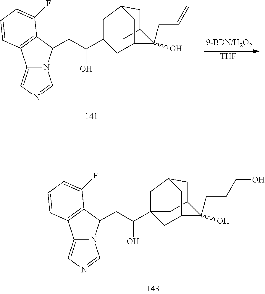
[THF].C12(C(O)CC3N4C(=CN=C4)C4=C3C(F)=CC=C4)CC3C(O)(CC=C)C(C1)CC(C3)C2.C12(C(O)CC3N4C(=CN=C4)C4=C3C(F)=CC=C4)CC3C(O)(CCCO)C(C1)CC(C3)C2
